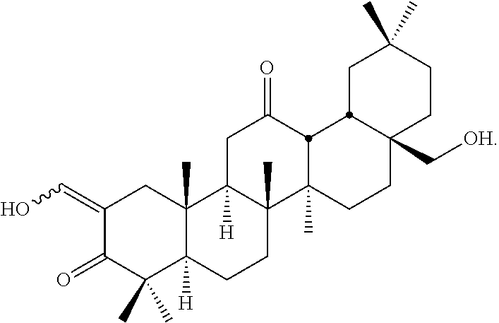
C1(=CO)C(=O)C(C)(C)C2([H])C(C)(C1)C1([H])C(C)(CC2)C2(C)CCC3(C[OH])CCC(C)(C)CC3C2C(=O)C1
